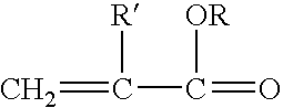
C=C(C(=O)[OR])[R]
